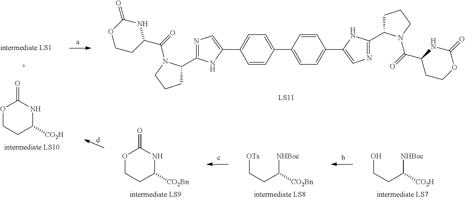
C1C(C2=NC=C(C3=CC=C(C4=CC=C(C5=CN=C(C6CCCN6C(=O)C6CCOC(=O)N6)N5)C=C4)C=C3)N2)N(C(=O)C2NC(=O)OCC2)CC1.O=C1OCCC([CO2H])N1.O=C1OCCC([CO2Bn])N1.[OTs]CCC([NHBoc])[CO2Bn].OCCC([NHBoc])[CO2H]
